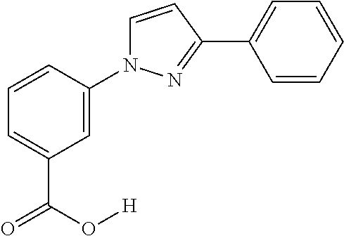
C1=CC=CC(C2=NN(C3=CC(C(=O)O[H])=CC=C3)C=C2)=C1
